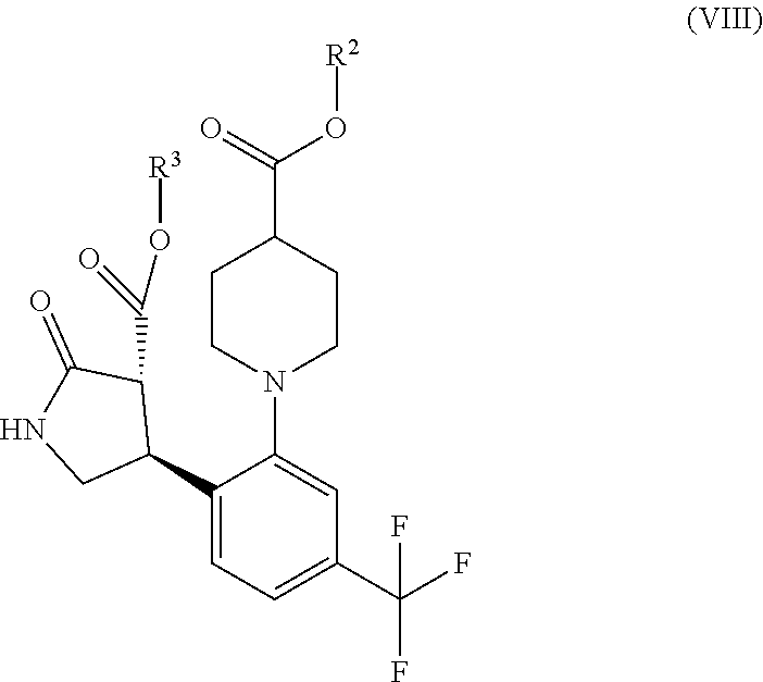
C1(C2C(C(O[R3])=O)C(=O)NC2)=CC=C(C(F)(F)F)C=C1N1CCC(C(O[R2])=O)CC1
